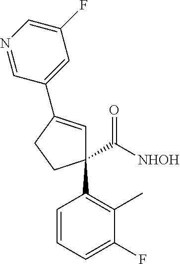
C1(C([NHOH])=O)(C2=C(C)C(F)=CC=C2)C=C(C2=CC(F)=CN=C2)CC1
